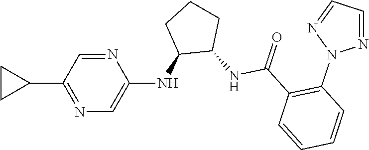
N1=CC(C2CC2)=NC=C1NC1C(NC(C2=C(N3N=CC=N3)C=CC=C2)=O)CCC1
